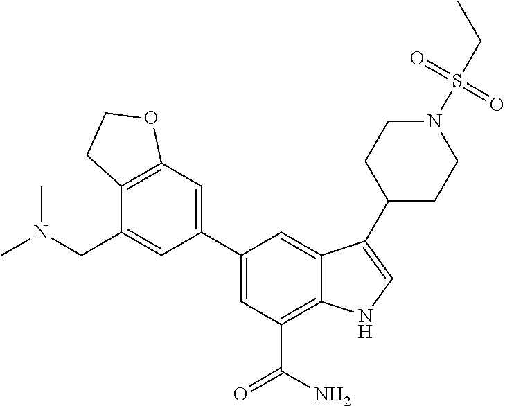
C1(C2=CC3=C(C(CN(C)C)=C2)CCO3)=CC(C(N)=O)=C2C(=C1)C(C1CCN(S(CC)(=O)=O)CC1)=CN2
